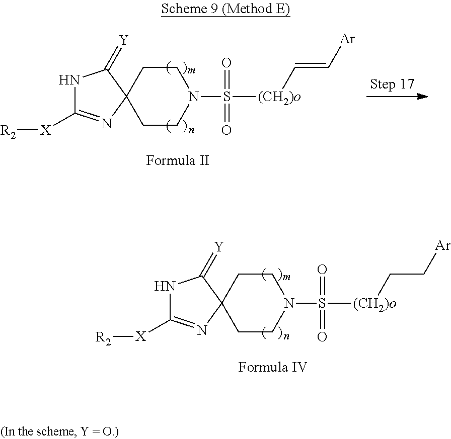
C1CC2(CCN1S([(CH2)o]CC[Ar])(=O)=O)C(=[Y])NC([X][R2])=N2.C1CC2(CCN1S([(CH2)o]C=C[Ar])(=O)=O)C(=[Y])NC([X][R2])=N2
